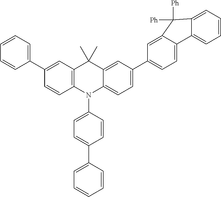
C1(C2=CC=CC=C2)=CC2=C(C=C1)N(C1=CC=C(C3=CC=CC=C3)C=C1)C1=CC=C(C3=CC=C4C(=C3)C([Ph])([Ph])C3=CC=CC=C43)C=C1C2(C)C
